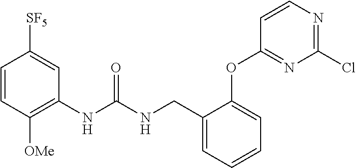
C1=CC([OMe])=C(NC(NCC2=CC=CC=C2OC2=NC(Cl)=NC=C2)=O)C=C1[SF5]
